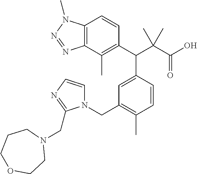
CC1=C(C(C(C(O)=O)(C)C)C2=CC(CN3C=CN=C3CN3CCCOCC3)=C(C)C=C2)C=CC2=C1N=NN2C
